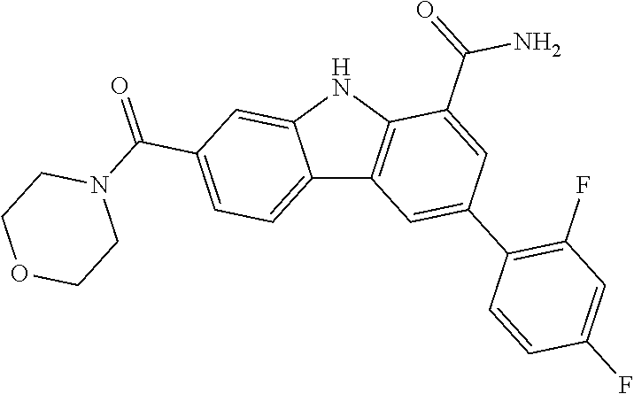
C12=CC=C(C(=O)N3CCOCC3)C=C1NC1=C2C=C(C2=C(F)C=C(F)C=C2)C=C1C(=O)N
